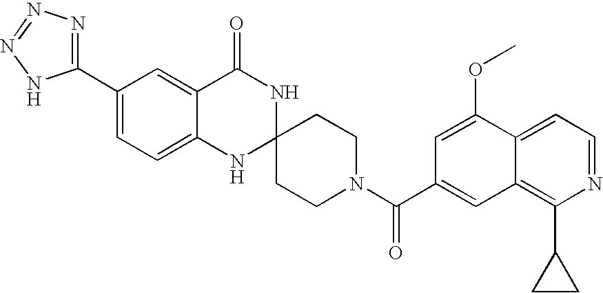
C1(C2=NN=NN2)=CC=C2C(=C1)C(=O)NC1(N2)CCN(C(=O)C2=CC3=C(C4CC4)N=CC=C3C(OC)=C2)CC1
